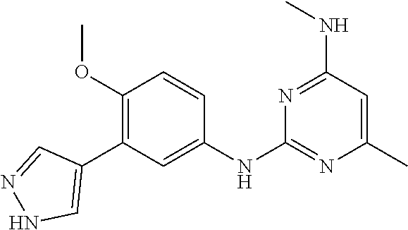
C1(NC2=NC(C)=CC(NC)=N2)=CC(C2=CNN=C2)=C(OC)C=C1
